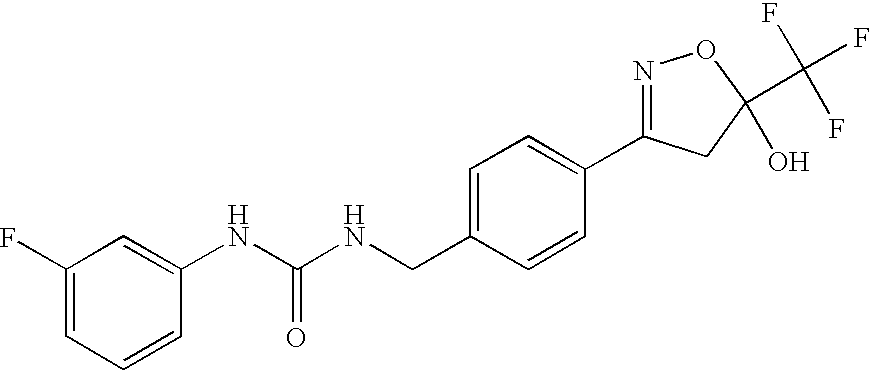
C1=CC=C(F)C=C1NC(NCC1=CC=C(C2=NOC(C(F)(F)F)(O)C2)C=C1)=O
